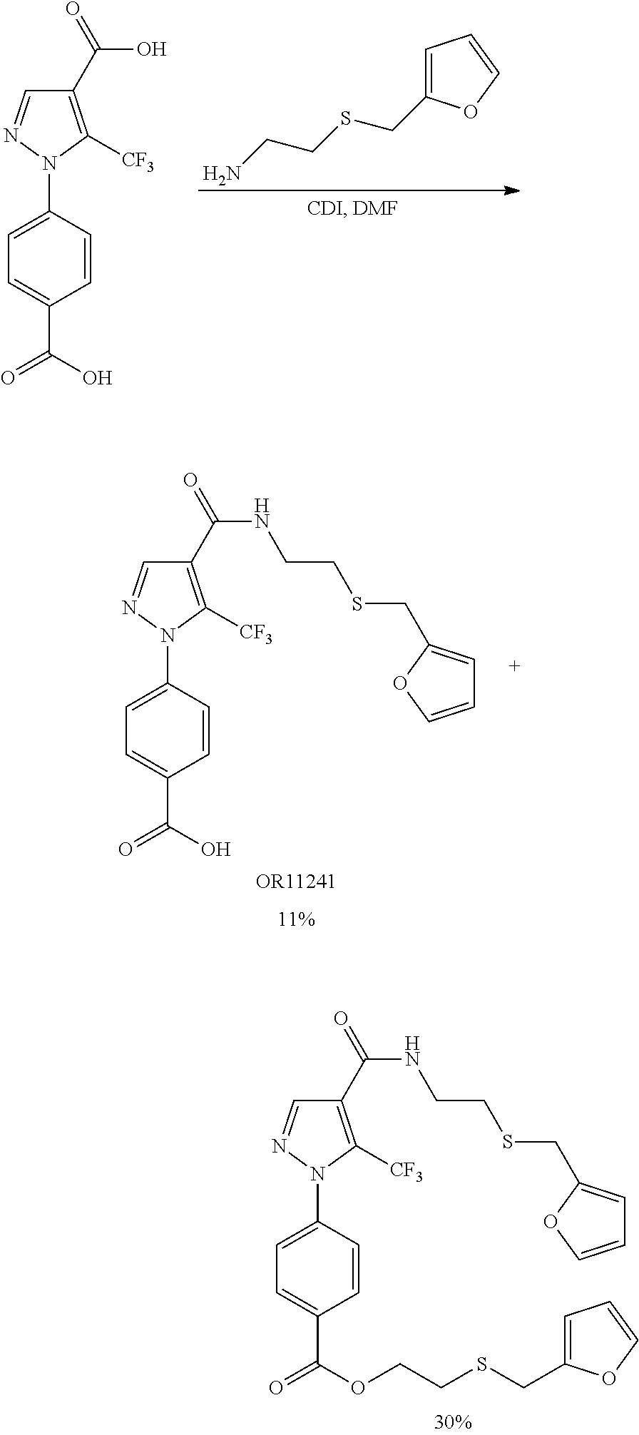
C1=C(N2N=CC(C(=O)NCCSCC3=CC=CO3)=C2[CF3])C=CC(C(=O)O)=C1.C1=C(N2N=CC(C(=O)NCCSCC3=CC=CO3)=C2[CF3])C=CC(C(=O)OCCSCC2=CC=CO2)=C1.C1=C(CSCCN)OC=C1.C1=C(N2N=CC(C(=O)O)=C2[CF3])C=CC(C(=O)O)=C1
